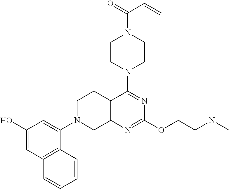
C12=C(N=C(OCCN(C)C)N=C1N1CCN(C(=O)C=C)CC1)CN(C1=CC(O)=CC3=C1C=CC=C3)CC2
